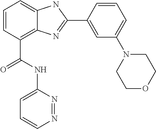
C1=CC(C(NC2=CC=CN=N2)=O)=C2C(=C1)NC(C1=CC(N3CCOCC3)=CC=C1)=N2
